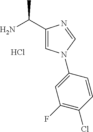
NC(C1=CN(C2=CC(F)=C(Cl)C=C2)C=N1)C.Cl
